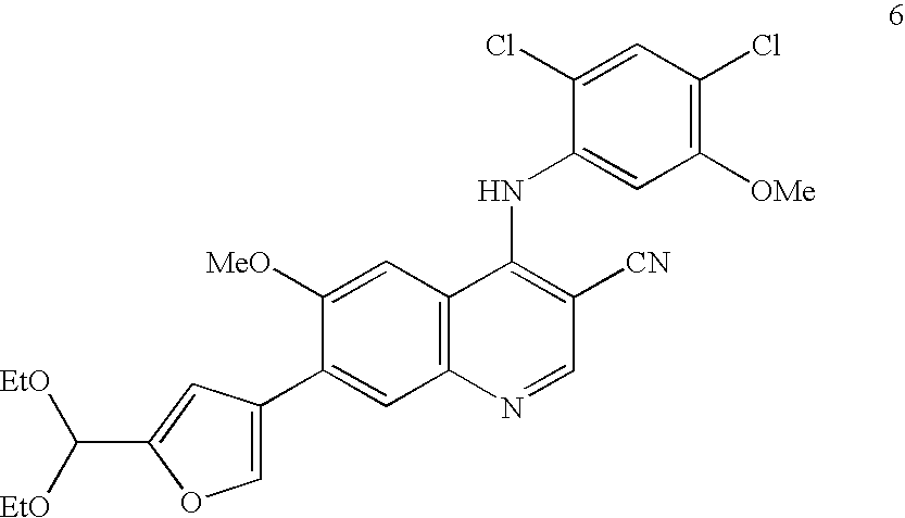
C1(Cl)=CC(Cl)=C([OMe])C=C1NC1=C([CN])C=NC2=C1C=C([MeO])C(C1=COC(C([EtO])[EtO])=C1)=C2
